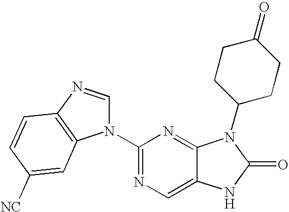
C1(N2C=NC3=C2C=C([NC])C=C3)=NC=C2C(=N1)N(C1CCC(=O)CC1)C(=O)N2
